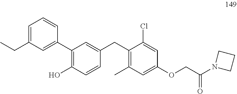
C1(C2=CC(CC)=CC=C2)=C(O)C=CC(CC2=C(C)C=C(OCC(N3CCC3)=O)C=C2Cl)=C1
